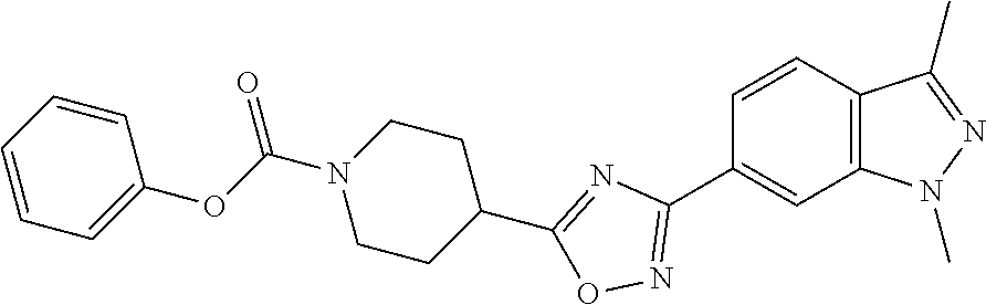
C1=CC2=C(C=C1C1=NOC(C3CCN(C(OC4=CC=CC=C4)=O)CC3)=N1)N(C)N=C2C
